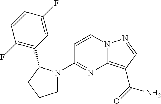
N12C(=C(C(N)=O)C=N1)N=C(N1CCCC1C1=C(F)C=CC(F)=C1)C=C2
